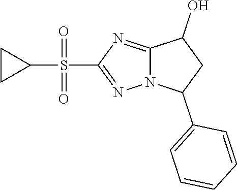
C1CC1S(=O)(=O)C1=NN2C(=N1)C(O)CC2C1=CC=CC=C1
